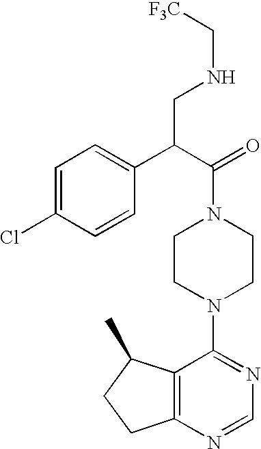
C12=C(N=CN=C1N1CCN(C(=O)C(C3=CC=C(Cl)C=C3)CNC[F3C])CC1)CCC2C
